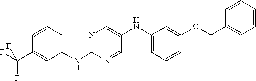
C(C1=CC(NC2=NC=C(NC3=CC=CC(OCC4=CC=CC=C4)=C3)C=N2)=CC=C1)(F)(F)F
